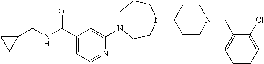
C1(C(NCC2CC2)=O)=CC=NC(N2CCCN(C3CCN(CC4=CC=CC=C4Cl)CC3)CC2)=C1
